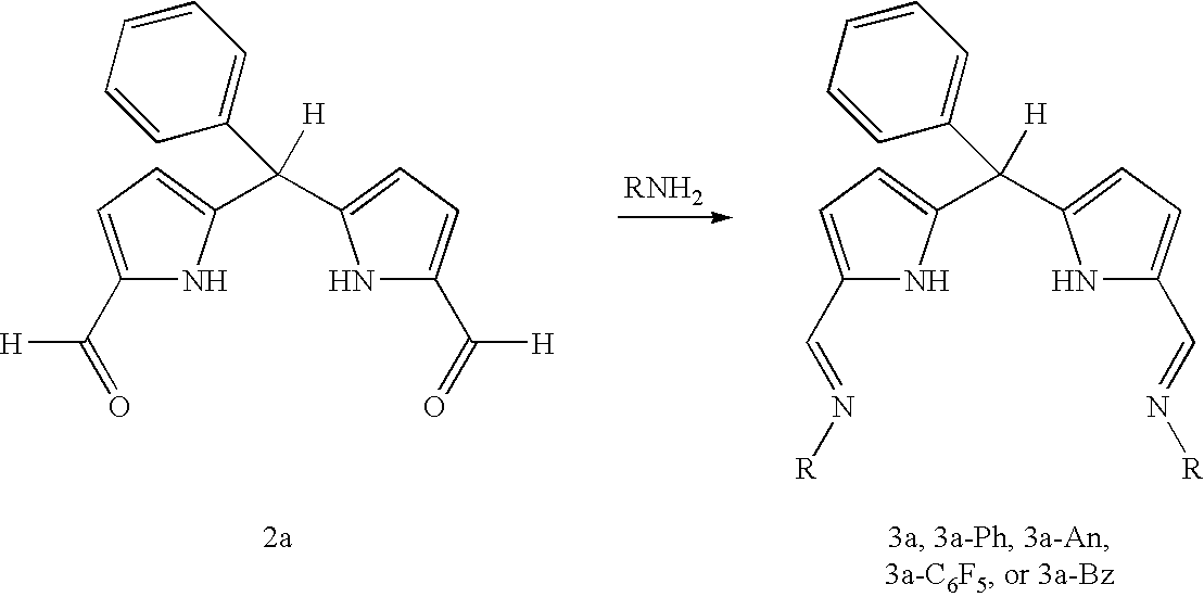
C1(C(=O)[H])=CC=C(C(C2=CC=CC=C2)([H])C2=CC=C(C(=O)[H])N2)N1.C1(C=N[R])=CC=C(C(C2=CC=CC=C2)([H])C2=CC=C(C=N[R])N2)N1
